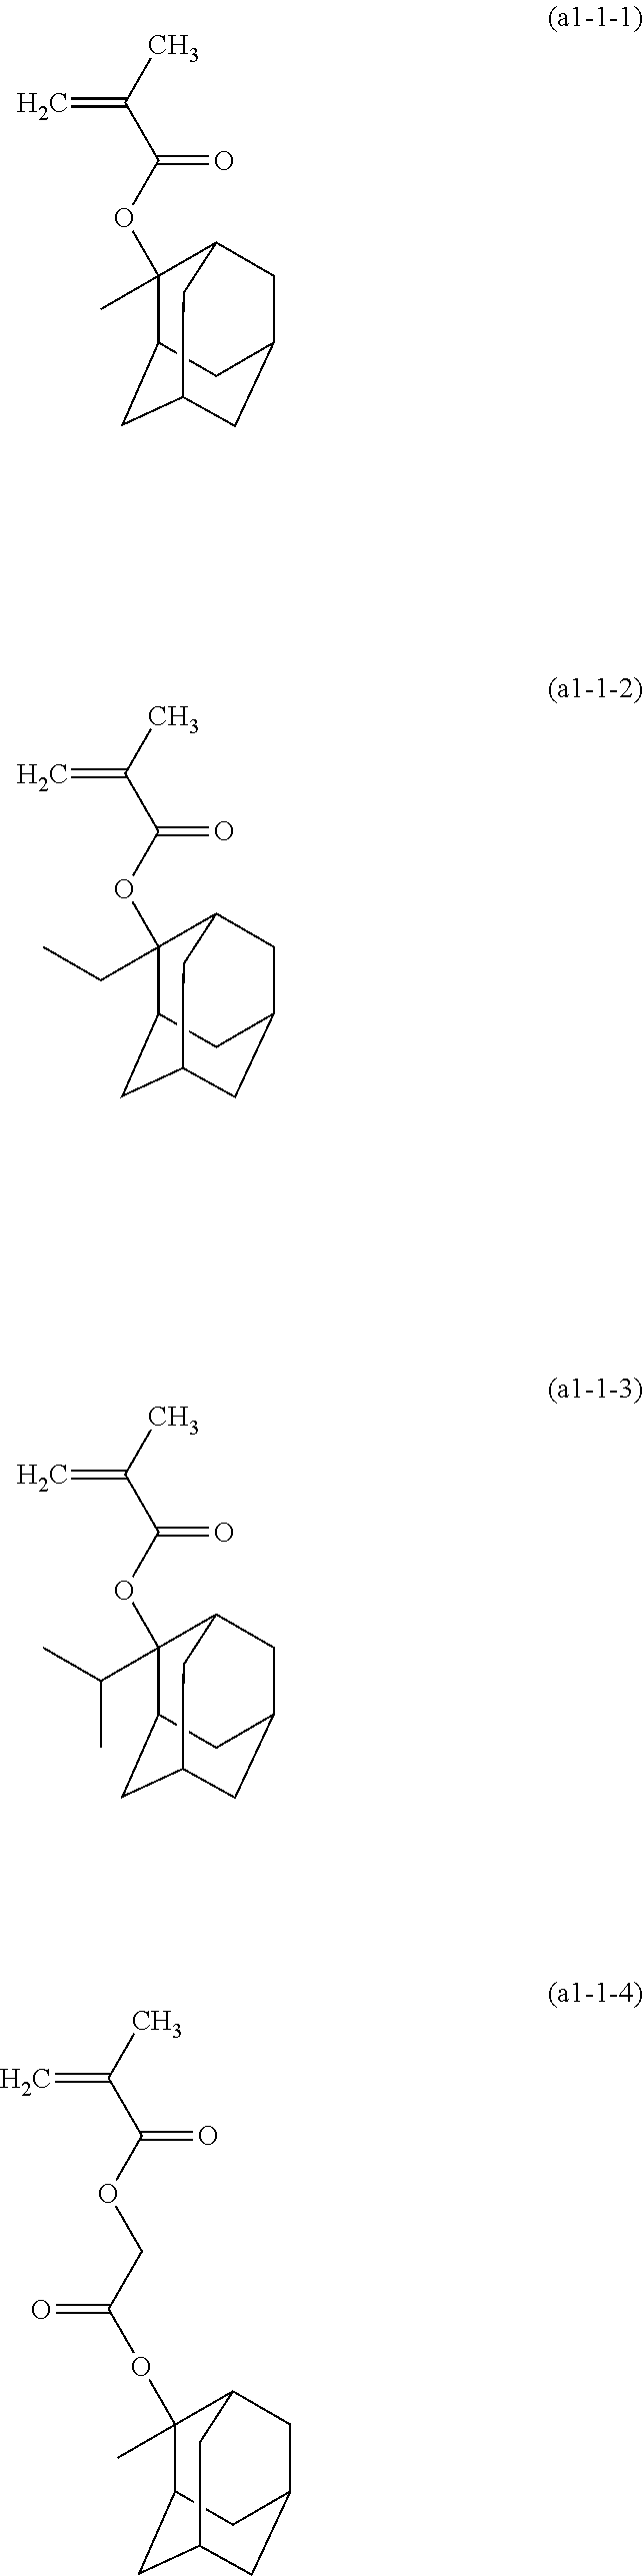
C1(OC(C(C)=C)=O)(C)C2CC3CC(CC1C3)C2.C1(OC(C(C)=C)=O)(CC)C2CC3CC(CC1C3)C2.C1(OC(C(C)=C)=O)(C(C)C)C2CC3CC(CC1C3)C2.C(OC(C(C)=C)=O)C(OC1(C)C2CC3CC(CC1C3)C2)=O
